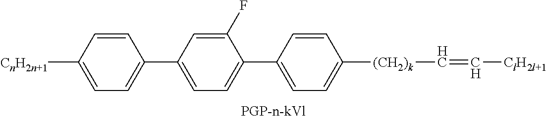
[CnH2n+1]C1=CC=C(C2=CC=C(C3=CC=C([(CH2)k]C=C[ClH2l+1])C=C3)C(F)=C2)C=C1
